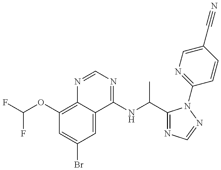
C1(OC(F)F)=C2C(=CC(Br)=C1)C(NC(C)C1=NC=NN1C1=NC=C(C#N)C=C1)=NC=N2
